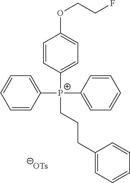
C1([P+](C2=CC=CC=C2)(C2=CC=CC=C2)CCCC2=CC=CC=C2)=CC=C(OCCF)C=C1
